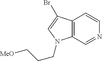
C12=C(C=NC=C1)N(CCC[MeO])C=C2Br
